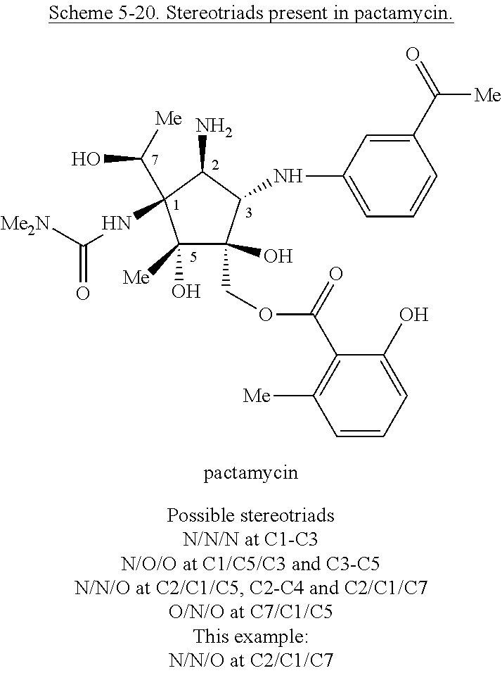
C1(O)([Me])C(COC(C2=C([Me])C=CC=C2O)=O)(O)C(NC2=CC=CC(C(=O)[Me])=C2)C(N)C1(NC([Me2N])=O)C([Me])O
